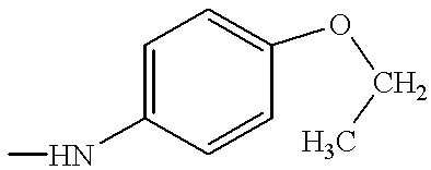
C1=C(NC)C=CC(OCC)=C1
